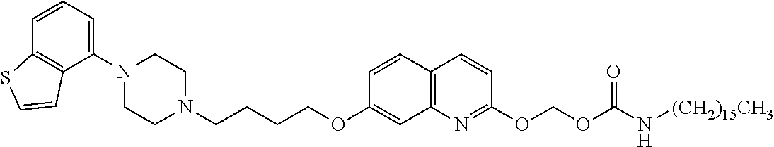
C1N(C2=CC=CC3=C2C=CS3)CCN(CCCCOC2=CC3=C(C=C2)C=CC(OCOC(=O)N[(CH2)15CH3])=N3)C1
